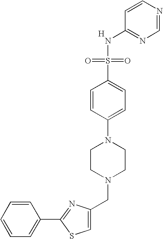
C1=CC=C(C2=NC(CN3CCN(C4=CC=C(S(=O)(=O)NC5=NC=NC=C5)C=C4)CC3)=CS2)C=C1.[H]
